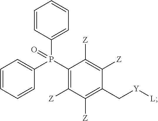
C1=CC=CC(P(C2=C([Z])C([Z])=C(C[Y][L])C([Z])=C2[Z])(C2=CC=CC=C2)=O)=C1
